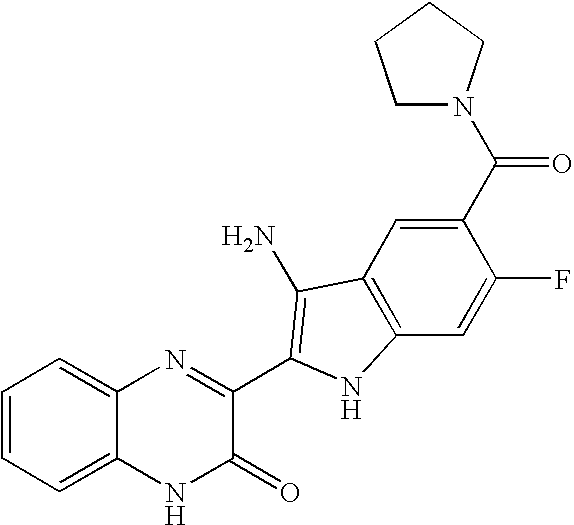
C1=C2C(=CC=C1)N=C(C1=C(N)C3=C(C=C(F)C(C(=O)N4CCCC4)=C3)N1)C(=O)N2
